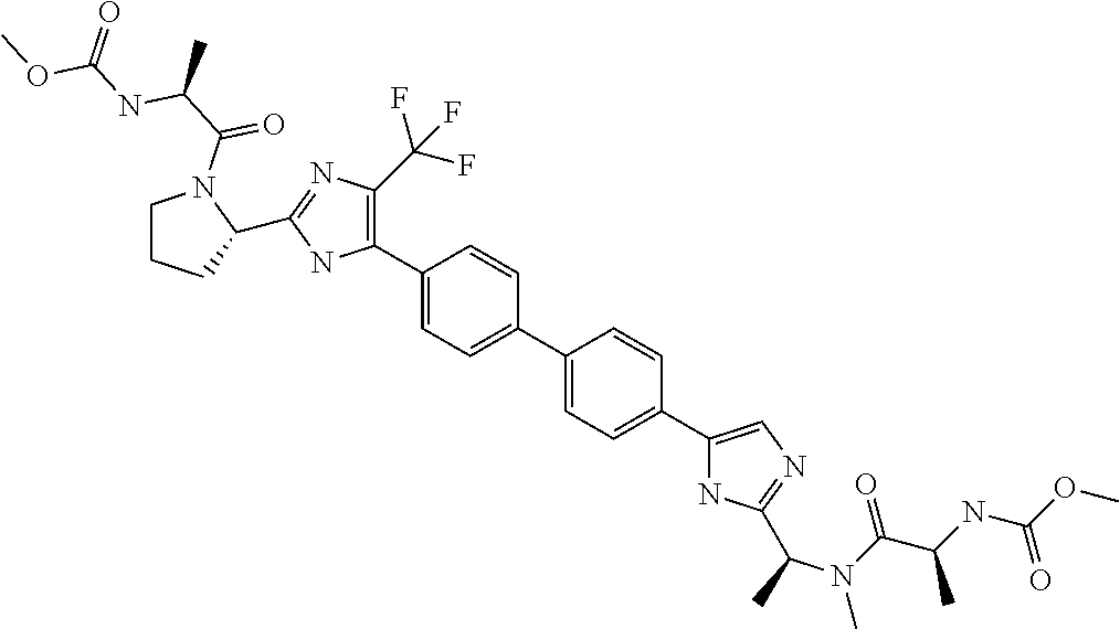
C1(C2=C(C(F)(F)F)N=C(C3CCCN3C(C(C)NC(OC)=O)=O)N2)=CC=C(C2=CC=C(C3=CN=C(C(N(C)C(C(NC(OC)=O)C)=O)C)N3)C=C2)C=C1
